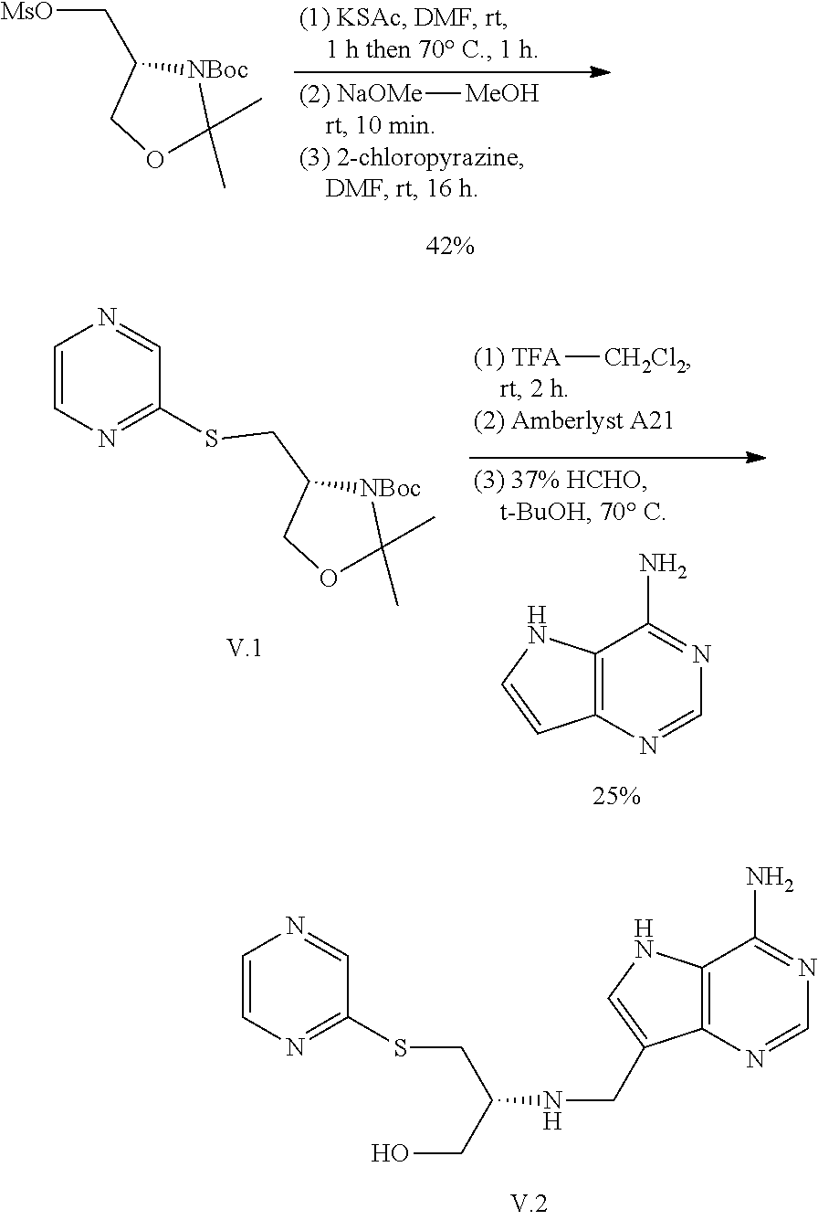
C12=C(N=CN=C1N)C(CNC(CSC1=NC=CN=C1)CO)=CN2.[NaOMe][MeOH].C1(C[MsO])COC(C)(C)[NBoc]1.C1OC(C)(C)[NBoc]C1CSC1=NC=CN=C1.C12=C(N=CN=C1N)C=CN2.[TFA][CH2Cl2]
